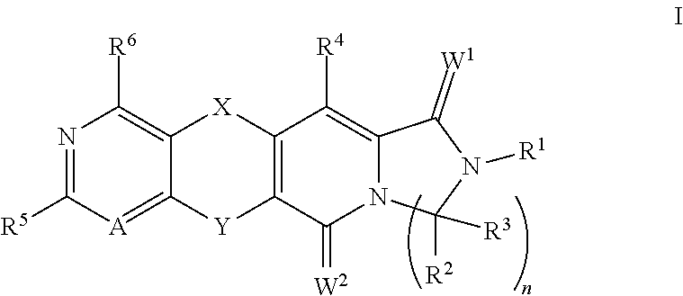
N1=C([R5])[A]=C2C(=C1[R6])[X]C1=C([Y]2)C(=[W2])N2C(=C1[R4])C(=[W1])N([R1])C2([R3])[R2]
